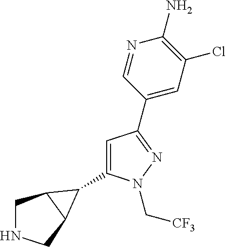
C1=C(C2C3CNCC32)N(C[CF3])N=C1C1=CC(Cl)=C(N)N=C1
